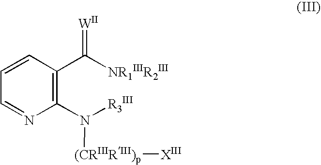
C1=NC(N([R3III])[(CRIIIRIII)p][XIII])=C(C([NR1IIIR2III])=[W])C=C1
